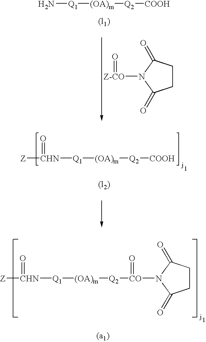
[Z][CHN]([Q1][(OA)m][Q2][CO](N1C(=O)CCC1=O)=O)=O.[Z-CO](N1C(=O)CCC1=O)=O.N[Q1][(OA)m][Q2][COOH].[Z][CHN]([Q1][(OA)m][Q2][COOH])=O
